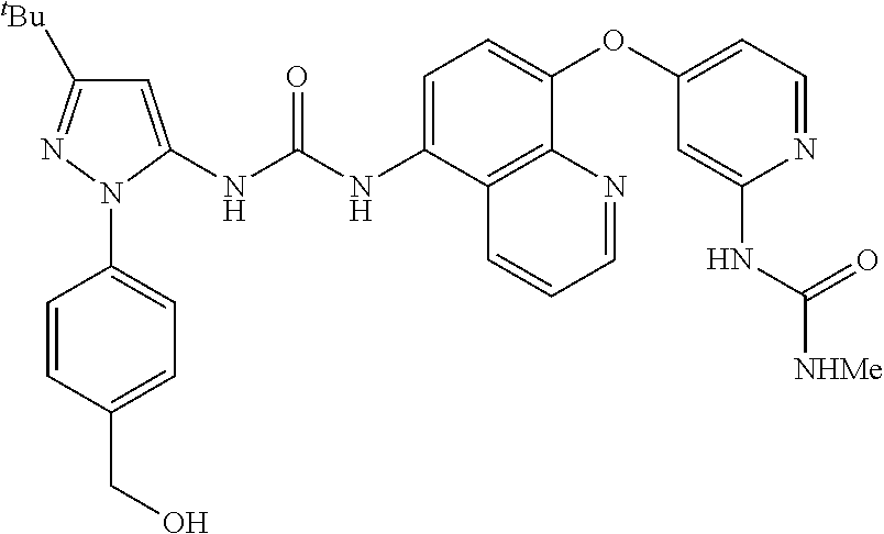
C1=C(NC(NC2=CC=C(OC3=CC=NC(NC([NHMe])=O)=C3)C3=C2C=CC=N3)=O)N(C2=CC=C(CO)C=C2)N=C1[tBu]
